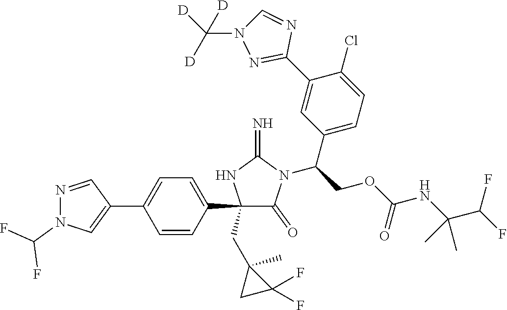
C1(C2=CC=C(C3=CN(C(F)F)N=C3)C=C2)(CC2(C)CC2(F)F)C(=O)N(C(COC(NC(C(F)F)(C)C)=O)C2=CC=C(Cl)C(C3=NN(C([D])([D])[D])C=N3)=C2)C(=N)N1
